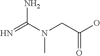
N=C(N(CC(O)=O)C)N
